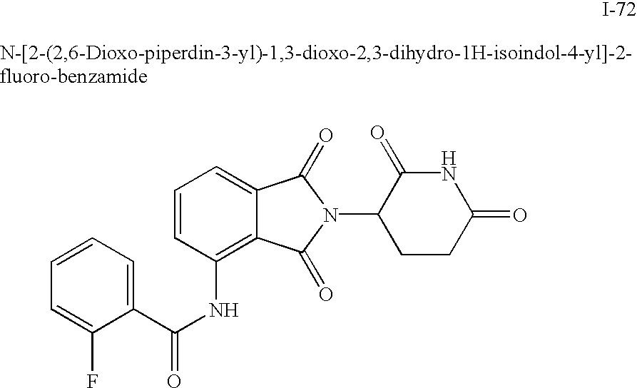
C1(C(NC2=C3C(=CC=C2)C(=O)N(C2CCC(=O)NC2=O)C3=O)=O)=CC=CC=C1F
